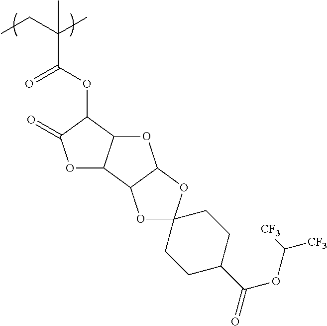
C(C(C)(C(OC1C(=O)OC2C1OC1C2OC2(O1)CCC(C(=O)OC([CF3])[CF3])CC2)=O)C)C
